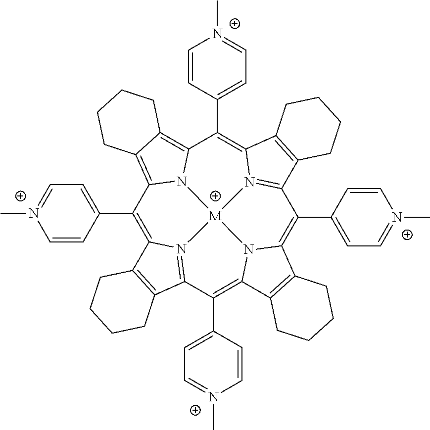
C1(C2=CC=[N+](C)C=C2)=C2N3=C(C(C4=CC=[N+](C)C=C4)=C4N5C(=C(C6=CC=[N+](C)C=C6)C6=N7C(=C(C8=CC=[N+](C)C=C8)C8=C9C(=C1N8[M]753)CCCC9)C1=C6CCCC1)C1=C4CCCC1)C1=C2CCCC1
